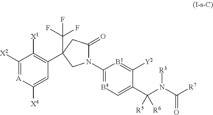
C1([X2])=[A]C([X4])=CC(C2(C(F)(F)F)CC(=O)N(C3=[B4]C=C(C(N([R3])C([R7])=O)([R5])[R6])C([Y2])=[B1]3)C2)=C1[X1]
